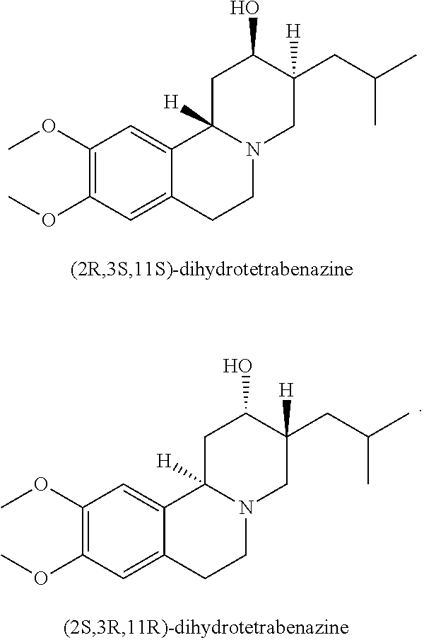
C1(OC)=C(OC)C=C2C(=C1)C1([H])N(CC2)CC(CC(C)C)([H])C(O)C1.C1(OC)=C(OC)C=C2C(=C1)C1([H])N(CC2)CC(CC(C)C)([H])C(O)C1
